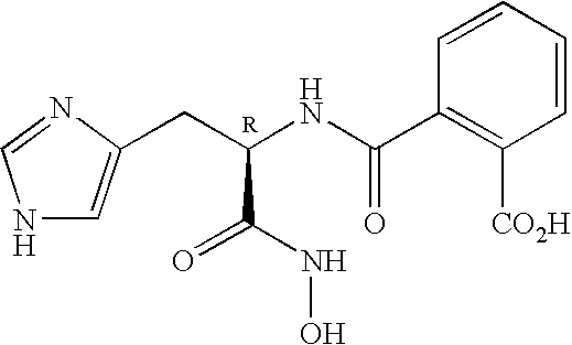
N1C=C(CC(NC(C2=C([CO2H])C=CC=C2)=O)C(NO)=O)N=C1
